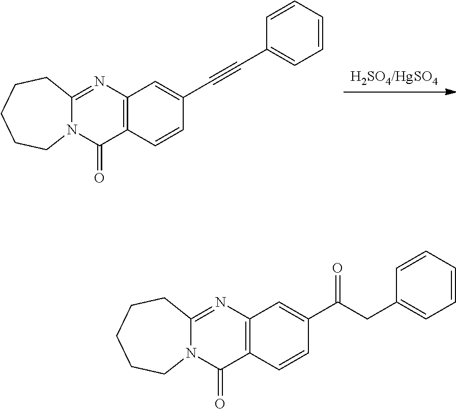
[H2SO4/HgSO4].C1(C#CC2=CC3=C(C(=O)N4C(=N3)CCCCC4)C=C2)=CC=CC=C1.C1(CC(C2=CC3=C(C(=O)N4C(=N3)CCCCC4)C=C2)=O)=CC=CC=C1
